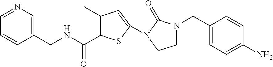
C(NCC1=CN=CC=C1)(=O)C1=C(C)C=C(N2C(=O)N(CC3=CC=C(N)C=C3)CC2)S1
